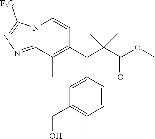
N12C(=NN=C1[F3C])C(C)=C(C(C(C(OC)=O)(C)C)C1=CC(CO)=C(C)C=C1)C=C2
